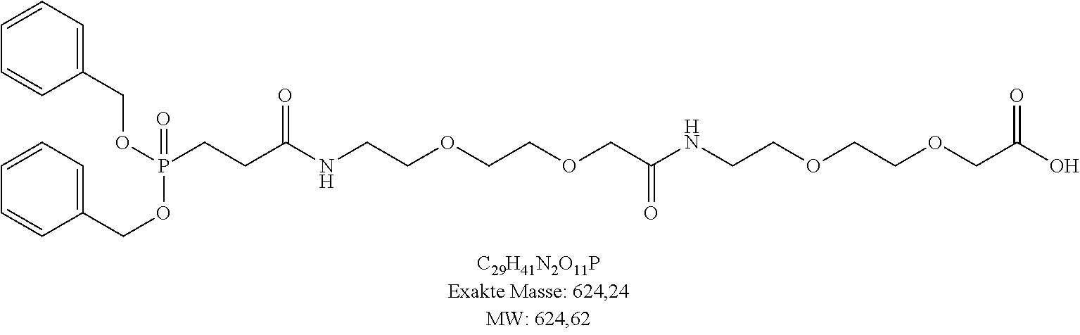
C(COCCNC(COCCOCCNC(CCP(=O)(OCC1=CC=CC=C1)OCC1=CC=CC=C1)=O)=O)OCC(O)=O
